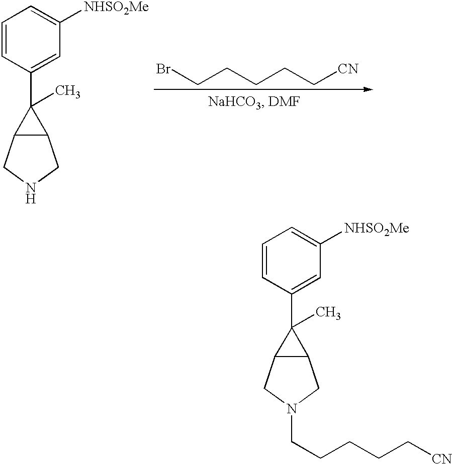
C1=CC(C2(C)C3C2CN(CCCCC[CN])C3)=CC([NHSO2Me])=C1.[H].BrCCCCC[CN].C1=CC(C2(C)C3C2CNC3)=CC([NHSO2Me])=C1
